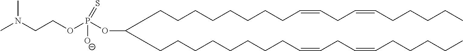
C(CCCCCCCC=CCC=CCCCCC)C(CCCCCCCCC=CCC=CCCCCC)OP(OCCN(C)C)(=S)[O-]
